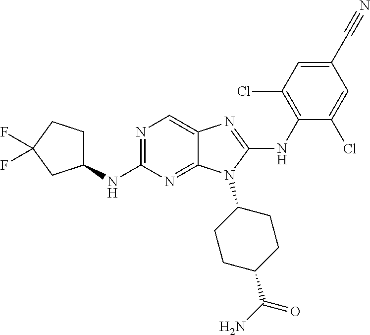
N1=C(NC2CCC(F)(F)C2)N=C2C(=C1)N=C(NC1=C(Cl)C=C(C#N)C=C1Cl)N2C1CCC(C(N)=O)CC1
